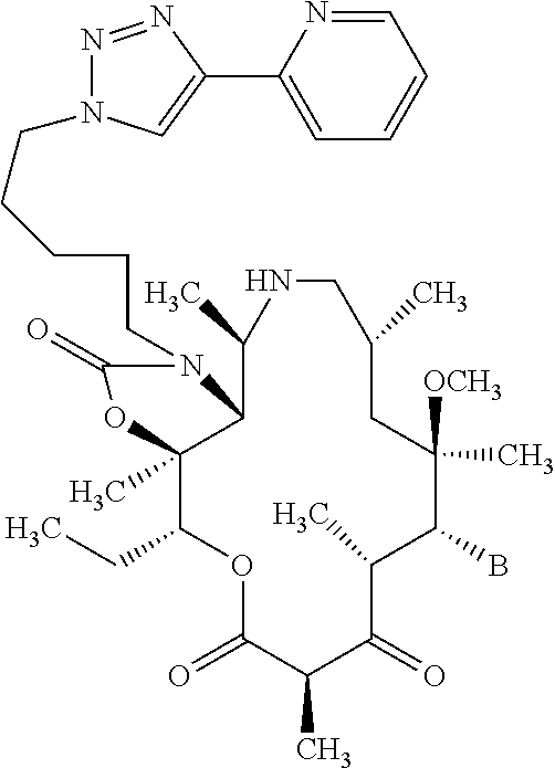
O1C(=O)C(C)C(=O)C(C)C(B)C([OCH3])(C)CC(C)CNC(C)C2C(C)(C1CC)OC(=O)N2CCCCCN1N=NC(C2=CC=CC=N2)=C1
